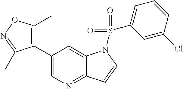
C1(C2=C(C)ON=C2C)=CN=C2C(=C1)N(S(=O)(C1=CC=CC(Cl)=C1)=O)C=C2
